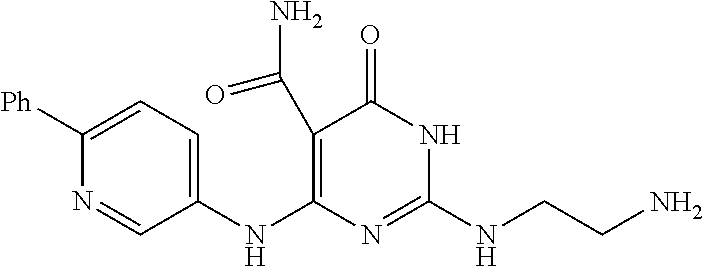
C1(C(N)=O)=C(NC2=CC=C([Ph])N=C2)N=C(NCCN)NC1=O
